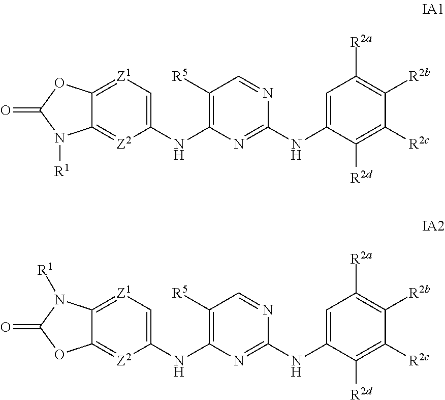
C1([NH]C2=C([R5])C=NC([NH]C3=CC([R2a])=C([R2b])C([R2c])=C3[R2d])=N2)=C[Z1]=C2C(=[Z2]1)N([R1])C(=O)O2.C1([NH]C2=C([R5])C=NC([NH]C3=CC([R2a])=C([R2b])C([R2c])=C3[R2d])=N2)=C[Z1]=C2C(=[Z2]1)OC(=O)N2[R1]
